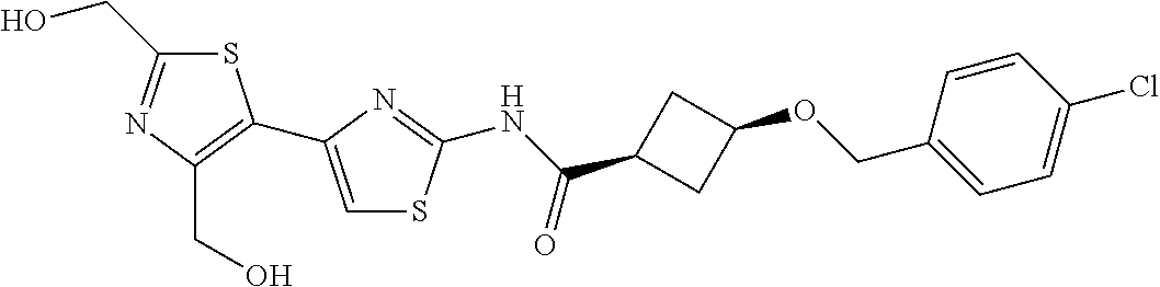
C(O)C1=NC(CO)=C(C2=CSC(NC(C3CC(OCC4=CC=C(Cl)C=C4)C3)=O)=N2)S1
